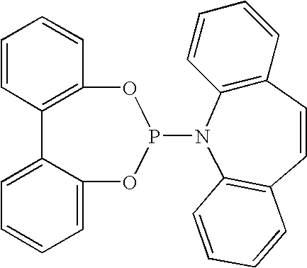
C1=CC2=C(C=C1)OP(N1C3=C(C=CC=C3)C=CC3=C1C=CC=C3)OC1=CC=CC=C21
